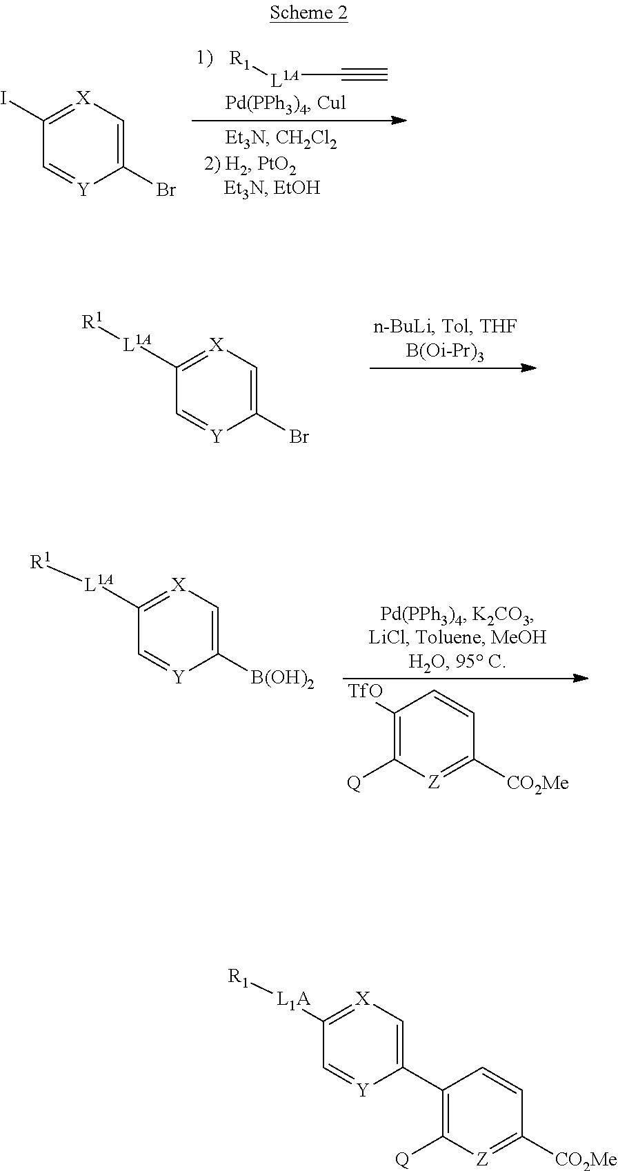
C1([L1A][R1])=[X]C=C(C2=C([Q])[Z]=C([CO2Me])C=C2)[Y]=C1.[R1][L1A]C#C.C1(I)=[X]C=C(Br)[Y]=C1.C1([L1A][R1])=[X]C=C(Br)[Y]=C1.C1([TfO])=C([Q])[Z]=C([CO2Me])C=C1.C1([L1A][R1])=[X]C=C([B(OH)2])[Y]=C1
